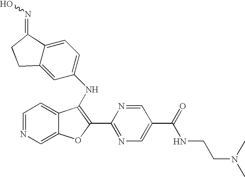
C12=CC=NC=C1OC(C1=NC=C(C(=O)NCCN(C)C)C=N1)=C2NC1=CC=C2C(=C1)CCC2=NO
